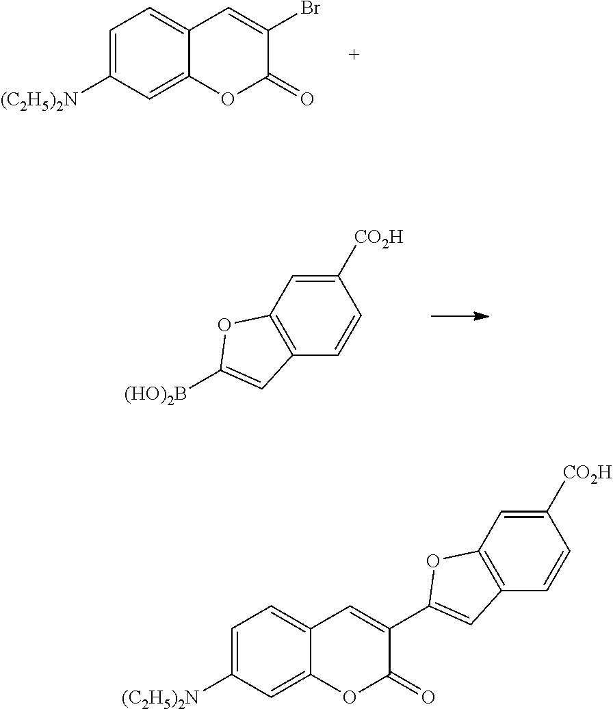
[(HO)2B]C1=CC2=C(O1)C=C([CO2H])C=C2.C1=C([(C2H5)2N])C=C2C(=C1)C=C(Br)C(=O)O2.C1=C([(C2H5)2N])C=C2C(=C1)C=C(C1=CC3=C(O1)C=C([CO2H])C=C3)C(=O)O2
